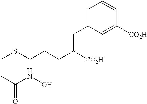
C(CC(NO)=O)SCCCC([CO2H])CC1=CC=CC([CO2H])=C1
